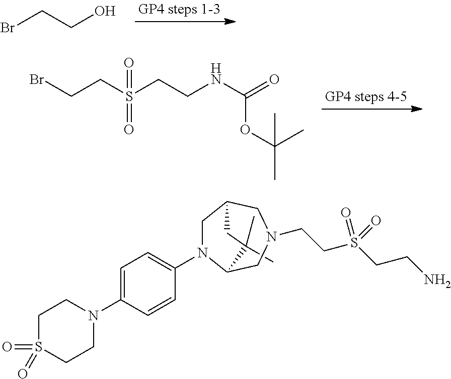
BrCCO.S(CCNC(=O)OC(C)(C)C)(CCBr)(=O)=O.C1=C(N2CCS(=O)(=O)CC2)C=CC(N2CC3CN(CCS(CCN)(=O)=O)CC2C(C)(C)C3)=C1
